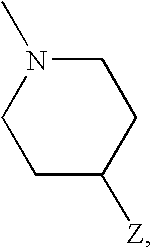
C1N(C)CCC([Z])C1
